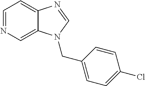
C1=NC=C2C(=C1)N=CN2CC1=CC=C(Cl)C=C1
